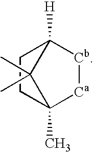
C1CC2(C)[Ca][Cb]C1([H])C2(C)C
